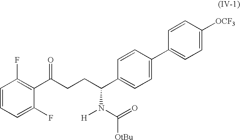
C1=CC=C(F)C(C(CCC(C2=CC=C(C3=CC=C([OCF3])C=C3)C=C2)N(C(=O)[OtBu])[H])=O)=C1F
